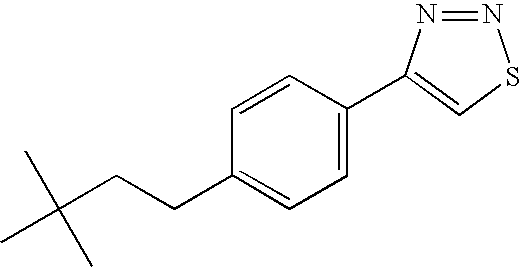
C1=CC(CCC(C)(C)C)=CC=C1C1=CSN=N1
